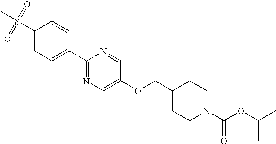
C1(S(C)(=O)=O)=CC=C(C2=NC=C(OCC3CCN(C(OC(C)C)=O)CC3)C=N2)C=C1
